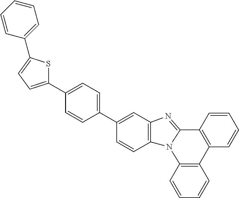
C1=CC2=C(C=C1)N1C(=NC3=C1C=CC(C1=CC=C(C4=CC=C(C5=CC=CC=C5)S4)C=C1)=C3)C1=C2C=CC=C1
